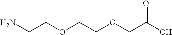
C(=O)(O)COCCOCCN
